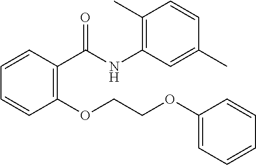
C1=CC(C(NC2=C(C)C=CC(C)=C2)=O)=C(OCCOC2=CC=CC=C2)C=C1
